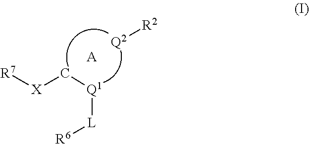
[L]([Q1]C[X][R7])[R6].[A].[Q2][R2]
